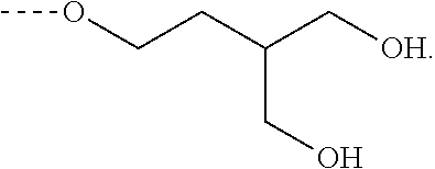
COCCC(C[OH])CO
